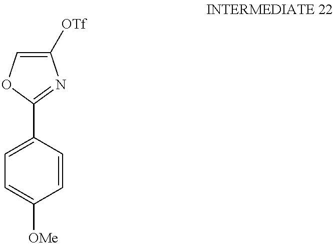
C1=C([OMe])C=CC(C2=NC([OTf])=CO2)=C1
